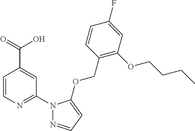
C1=CN=C(N2N=CC=C2OCC2=C(OCCCC)C=C(F)C=C2)C=C1C(=O)O
